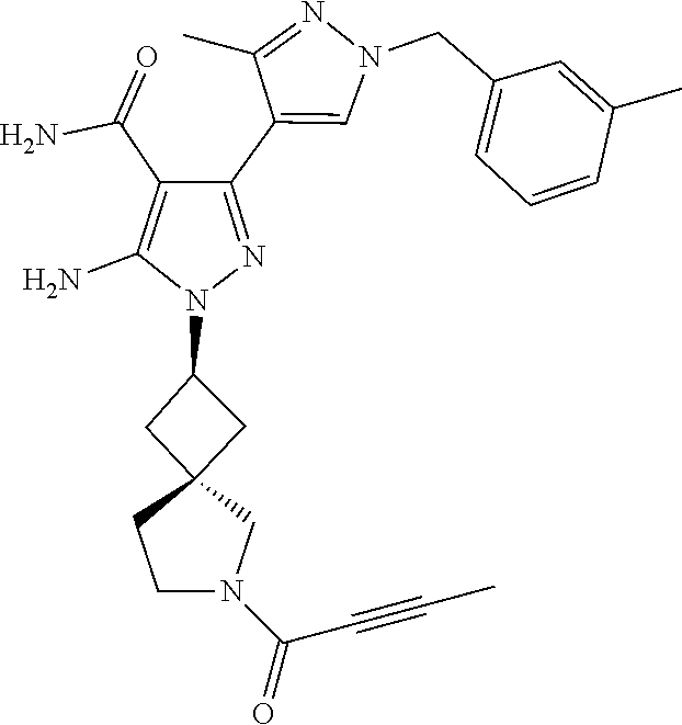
C12(CC(N3N=C(C4=CN(CC5=CC=CC(C)=C5)N=C4C)C(C(N)=O)=C3N)C1)CCN(C(=O)C#CC)C2
